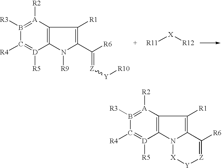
C12=C(N([R9])C(C([R6])=[Z][Y][R10])=C1[R1])[D]([R5])=C([R4])B([R3])=[A]2[R2].[+     R11][X][R12].C12=C(N3C(=C1[R1])C([R6])=[Z][Y][X]3)[D]([R5])=C([R4])B([R3])=[A]2[R2]
